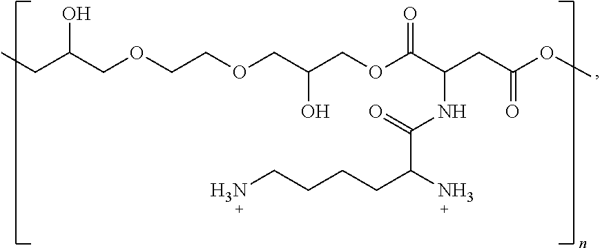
CCC(COCCOCC(COC(C(CC(=O)OC)NC(=O)C(CCCCN)N)=O)O)O
